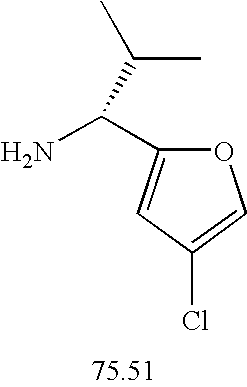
NC(C(C)C)C1=CC(Cl)=CO1
